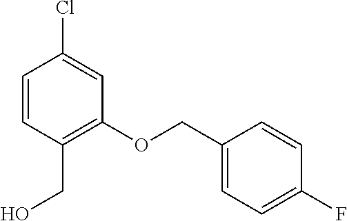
C1=CC(CO)=C(OCC2=CC=C(F)C=C2)C=C1Cl
